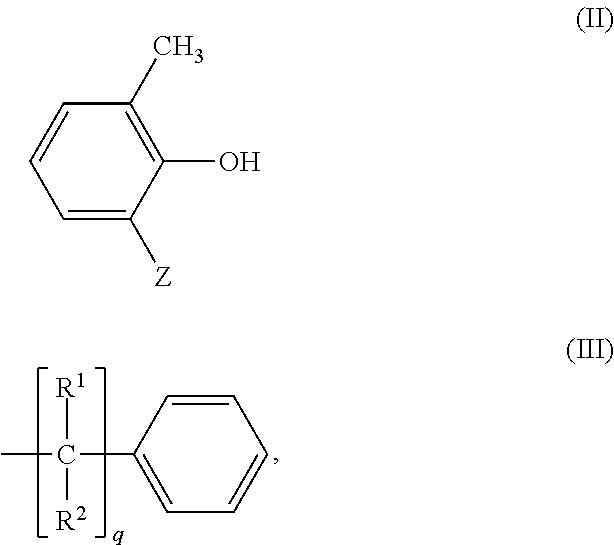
C1=CC=C(C(C)([R1])[R2])C=C1.C1(O)=C(C)C=CC=C1[Z]
